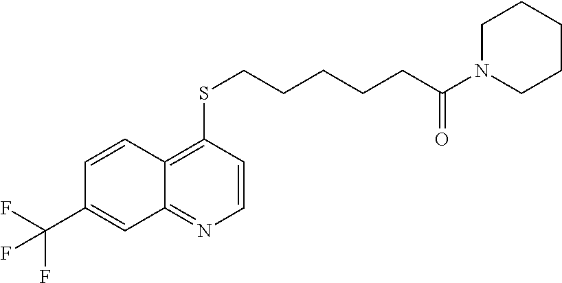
C12=NC=CC(SCCCCCC(N3CCCCC3)=O)=C1C=CC(C(F)(F)F)=C2
